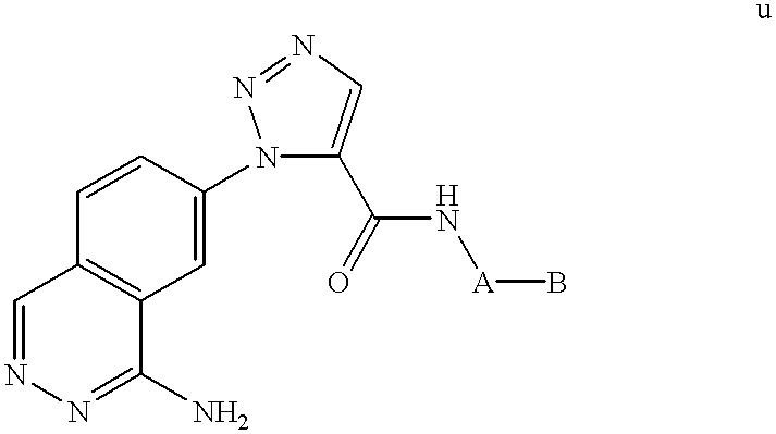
C1=CC2=C(C=C1N1C(C(N[A]B)=O)=CN=N1)C(N)=NN=C2
